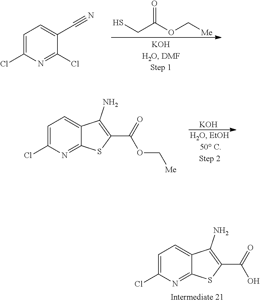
C1=C(Cl)N=C(Cl)C(C#N)=C1.O=C(OC[Me])CS.C1=C(Cl)N=C2C(=C1)C(N)=C(C(=O)OC[Me])S2.[KOH].C1=C(Cl)N=C2C(=C1)C(N)=C(C(=O)O)S2
